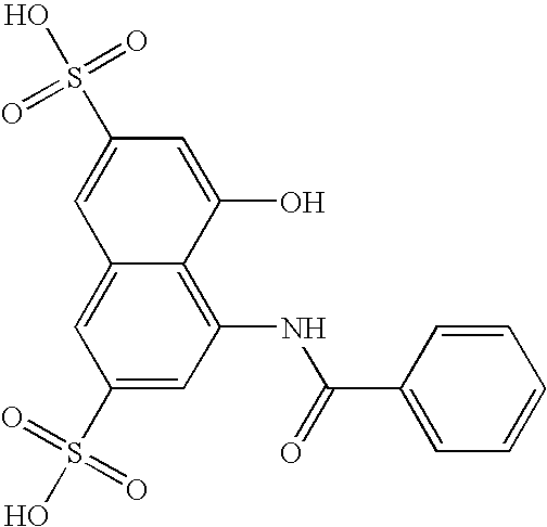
C1=C(S(=O)(=O)O)C=C(O)C2=C(NC(C3=CC=CC=C3)=O)C=C(S(=O)(=O)O)C=C12
